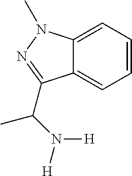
C12=CC=CC=C1N(C)N=C2C(N([H])[H])C
